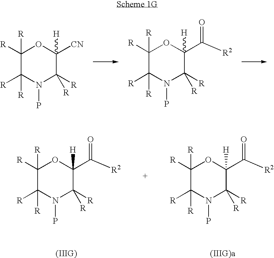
C1([R])([R])C([R])([R])N(P)C([R])([R])C([CN])([H])O1.C1([R])([R])C([R])([R])N(P)C([R])([R])C(C([R2])=O)([H])O1.C1([R])([R])C([R])([R])N(P)C([R])([R])C(C([R2])=O)([H])O1.C1([R])([R])C([R])([R])N(P)C([R])([R])C(C([R2])=O)([H])O1
